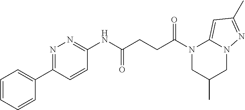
C1=CC=CC(C2=NN=C(NC(CCC(N3CC(C)CN4C3=CC(C)=N4)=O)=O)C=C2)=C1
